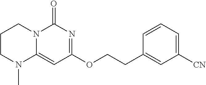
C1CN(C)C2=CC(OCCC3=CC([CN])=CC=C3)=NC(=O)N2C1
